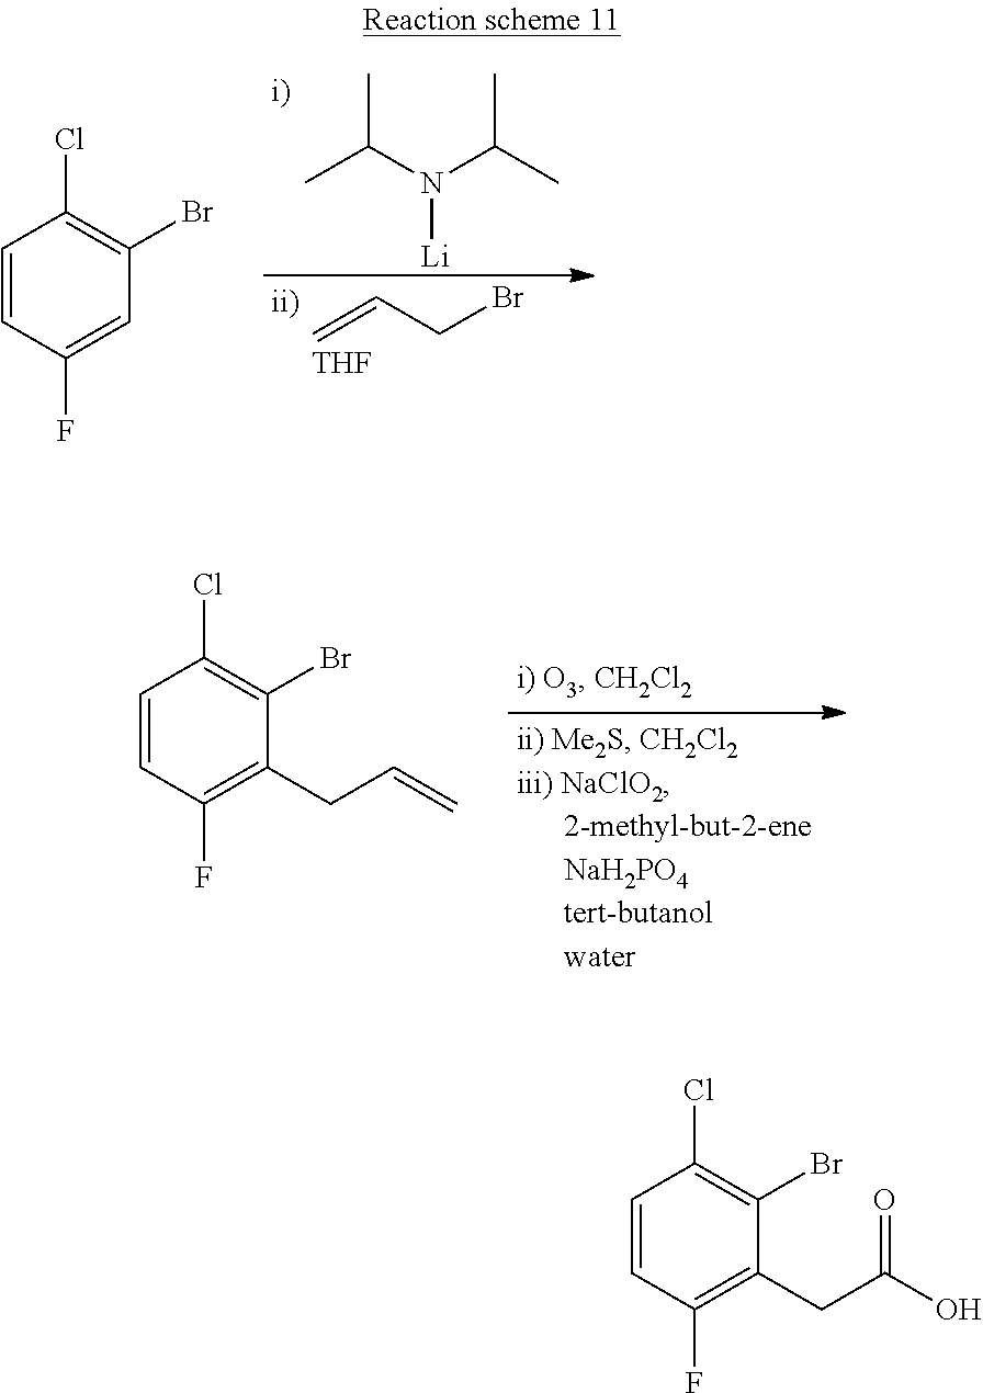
C=CCBr.[THF].CC(N(C(C)C)[Li])C.C1=CC(F)=CC(Br)=C1Cl.C1=CC(F)=C(CC=C)C(Br)=C1Cl.C1=CC(F)=C(CC(O)=O)C(Br)=C1Cl
